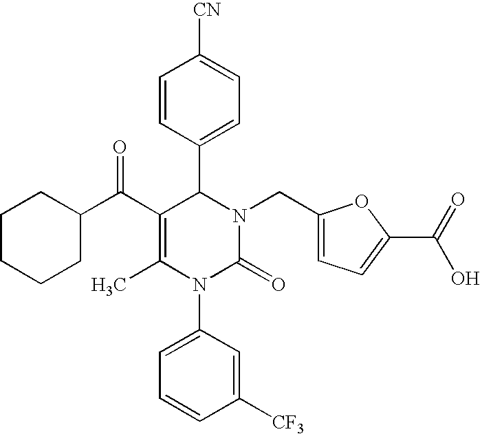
C(C1=C(C)N(C2=CC=CC([CF3])=C2)C(=O)N(CC2=CC=C(C(=O)O)O2)C1C1=CC=C([CN])C=C1)(=O)C1CCCCC1
